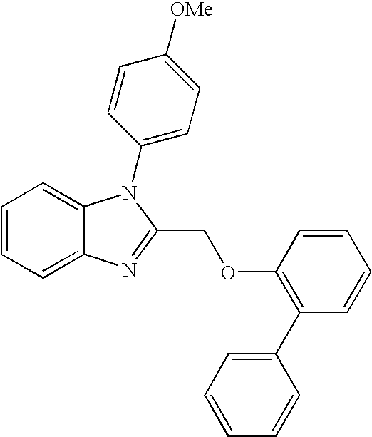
C1=CC=C2C(=C1)N(C1=CC=C([OMe])C=C1)C(COC1=C(C3=CC=CC=C3)C=CC=C1)=N2
